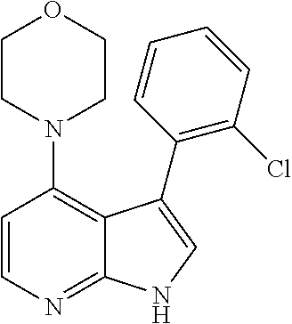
C1=CN=C2C(=C1N1CCOCC1)C(C1=C(Cl)C=CC=C1)=CN2
